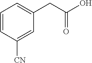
C1=CC([CN])=CC(CC(O)=O)=C1
